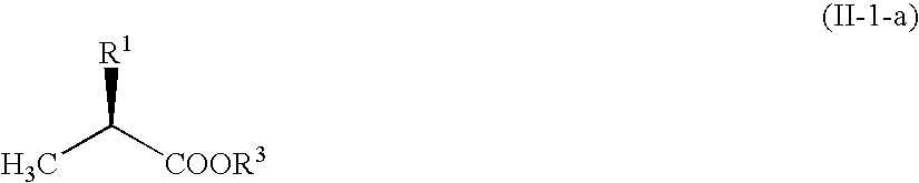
[COOR3]C(C)[R1]
